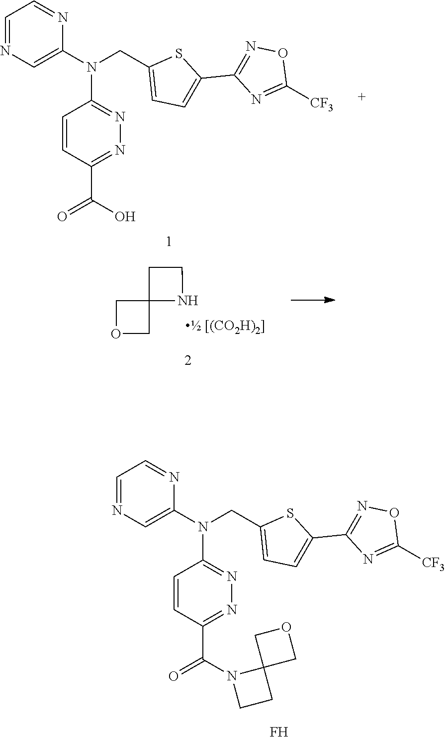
N1=C(N(C2=CN=CC=N2)CC2=CC=C(C3=NOC([CF3])=N3)S2)C=CC(C(=O)O)=N1.N1=C(N(C2=CN=CC=N2)CC2=CC=C(C3=NOC([CF3])=N3)S2)C=CC(C(=O)N2CCC23COC3)=N1.F.C1CC2(N1)COC2
